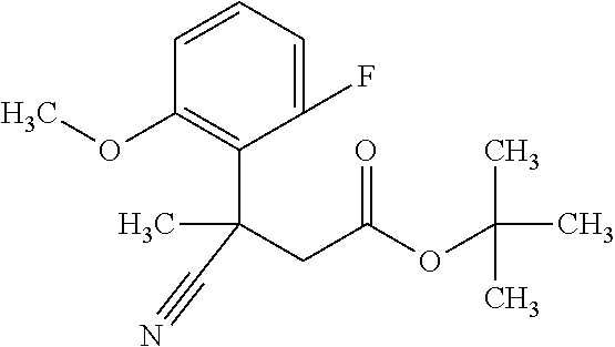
C1=CC=C(F)C(C(CC(OC(C)(C)C)=O)(C)C#N)=C1OC
